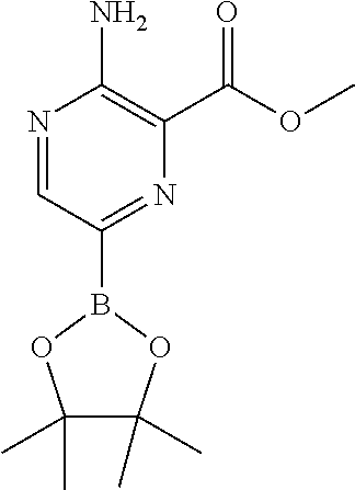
N1=CC(B2OC(C)(C)C(C)(C)O2)=NC(C(OC)=O)=C1N
